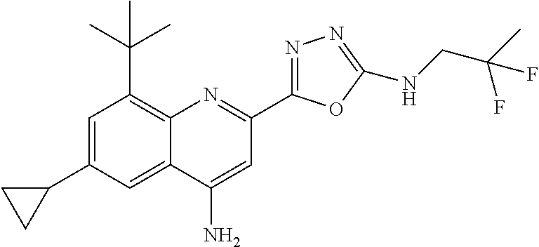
C12=C(C(C)(C)C)C=C(C3CC3)C=C1C(N)=CC(C1=NN=C(NCC(C)(F)F)O1)=N2
